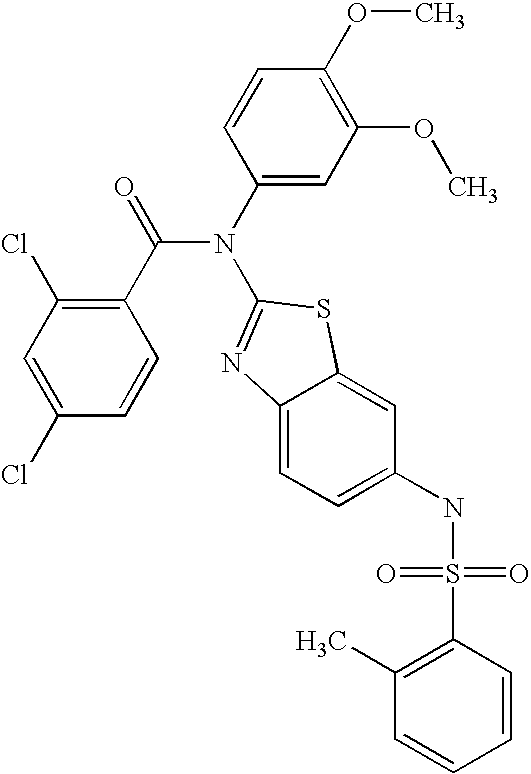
C1(Cl)=CC(Cl)=C(C(=O)N(C2=CC(OC)=C(OC)C=C2)C2=NC3=CC=C(NS(=O)(=O)C4=C(C)C=CC=C4)C=C3S2)C=C1
